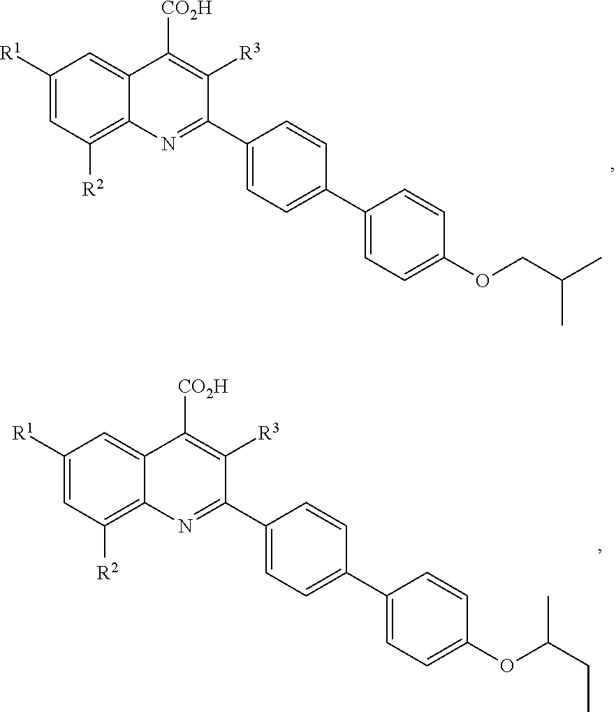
C1([R1])=CC([R2])=C2C(=C1)C([CO2H])=C([R3])C(C1=CC=C(C3=CC=C(OCC(C)C)C=C3)C=C1)=N2.C1([R1])=CC([R2])=C2C(=C1)C([CO2H])=C([R3])C(C1=CC=C(C3=CC=C(OC(CC)C)C=C3)C=C1)=N2
